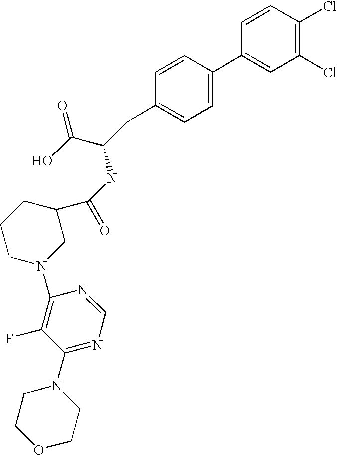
C1=CC(Cl)=C(Cl)C=C1C1=CC=C(CC(C(=O)O)NC(C2CCCN(C3=C(F)C(N4CCOCC4)=NC=N3)C2)=O)C=C1
